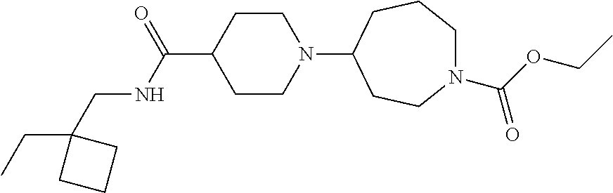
C1CN(C2CCN(C(OCC)=O)CCC2)CCC1C(=O)NCC1(CC)CCC1
